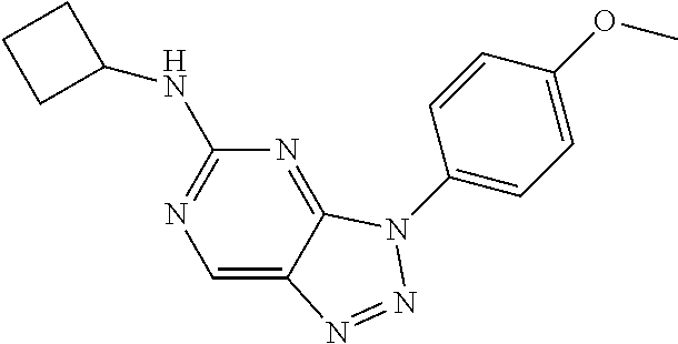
C1=C2C(=NC(NC3CCC3)=N1)N(C1=CC=C(OC)C=C1)N=N2
